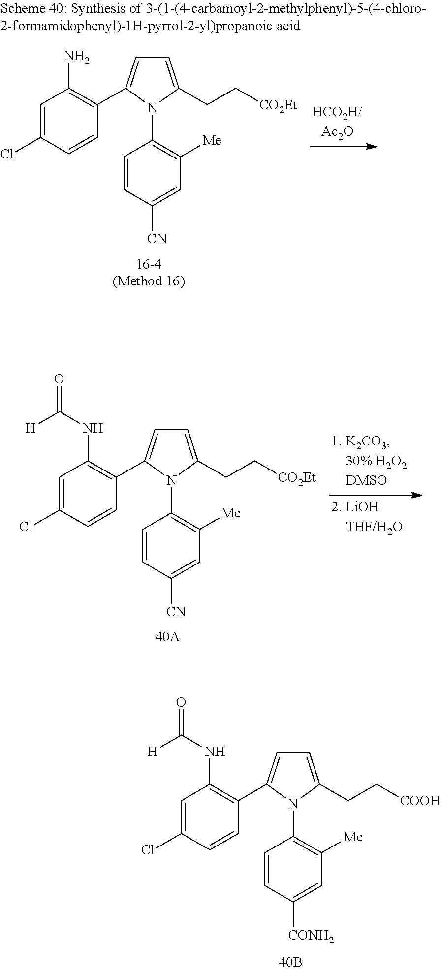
C1=CC([CN])=CC([Me])=C1N1C(CC[CO2Et])=CC=C1C1=C(N)C=C(Cl)C=C1.C1=CC([CN])=CC([Me])=C1N1C(CC[CO2Et])=CC=C1C1=C(NC(=O)[H])C=C(Cl)C=C1.C1=CC([CONH2])=CC([Me])=C1N1C(CC[COOH])=CC=C1C1=C(NC(=O)[H])C=C(Cl)C=C1
